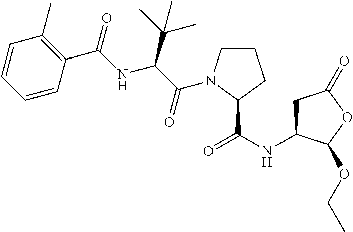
C1=CC=CC(C(=O)NC(C(C)(C)C)C(=O)N2CCCC2C(NC2CC(=O)OC2OCC)=O)=C1C
